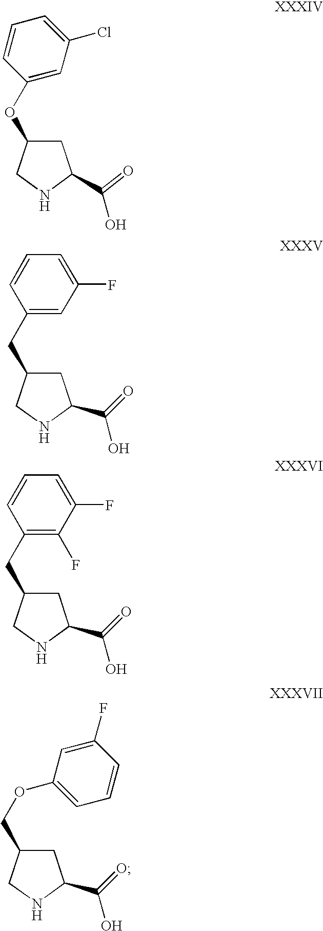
C1C(OC2=CC(Cl)=CC=C2)CNC1C(O)=O.C1C(CC2=CC(F)=CC=C2)CNC1C(O)=O.C1C(CC2=C(F)C(F)=CC=C2)CNC1C(O)=O.C1C(COC2=CC=CC(F)=C2)CNC1C(O)=O
